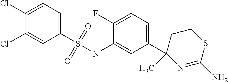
C1(Cl)=CC=C(S(=O)(=O)NC2=CC(C3(C)N=C(N)SCC3)=CC=C2F)C=C1Cl
